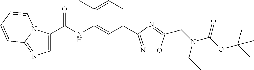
C1=C(C(=O)NC2=CC(C3=NOC(CN(C(=O)OC(C)(C)C)CC)=N3)=CC=C2C)N2C(=N1)C=CC=C2
